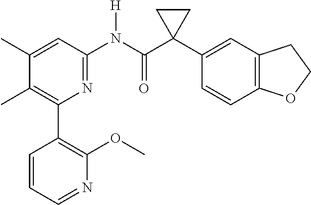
C1(C)=CC(N(C(C2(C3=CC4=C(C=C3)OCC4)CC2)=O)[H])=NC(C2=C(OC)N=CC=C2)=C1C
